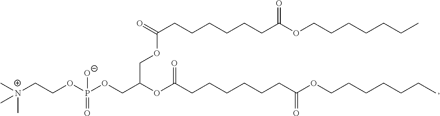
[N+](CCOP(OCC(OC(CCCCCCC(OCCCCCCC)=O)=O)COC(CCCCCCC(OCCCCCCC)=O)=O)([O-])=O)(C)(C)C
